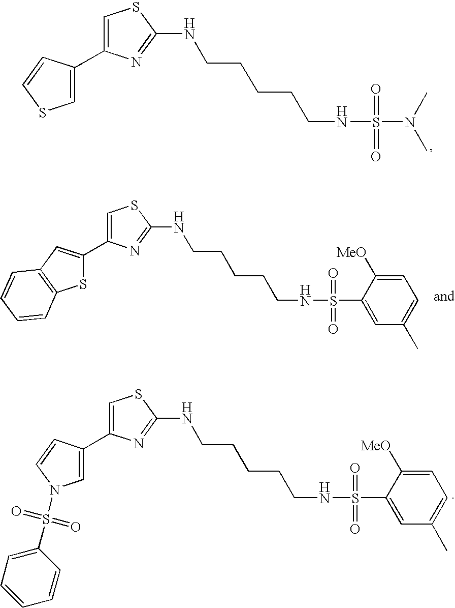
C1=C(C2=CSC(NCCCCCNS(=O)(=O)N(C)C)=N2)C=CS1.S1C(C2=CSC(NCCCCCNS(=O)(=O)C3=CC(C)=CC=C3[MeO])=N2)=CC2=C1C=CC=C2.C1=C(C2=CSC(NCCCCCNS(=O)(=O)C3=CC(C)=CC=C3[MeO])=N2)C=CN1S(=O)(=O)C1=CC=CC=C1
